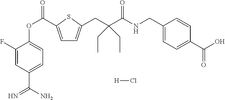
C1(F)=CC(C(N)=N)=CC=C1OC(=O)C1=CC=C(CC(C(=O)NCC2=CC=C(C(O)=O)C=C2)(CC)CC)S1.[H]Cl
